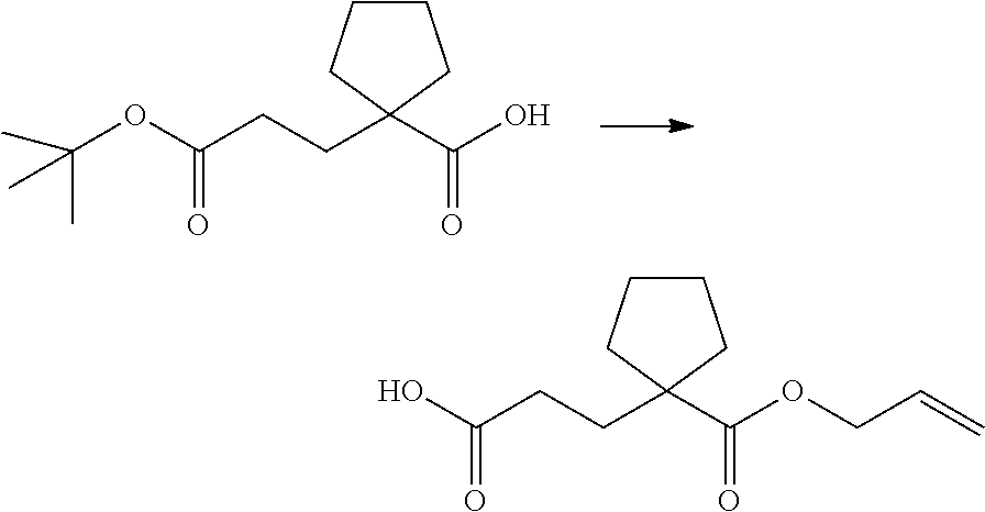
C(OC(CCC1(C(O)=O)CCCC1)=O)(C)(C)C.OC(CCC1(C(OCC=C)=O)CCCC1)=O
